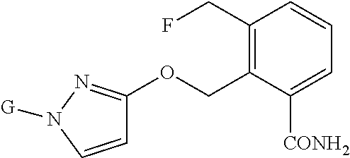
C1=CN([G])N=C1OCC1=C(CF)C=CC=C1[CONH2]
